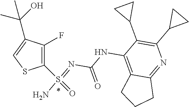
C1(S(=O)(=NC(NC2=C3C(=NC(C4CC4)=C2C2CC2)CCC3)=O)N)=C(F)C(C(O)(C)C)=CS1
